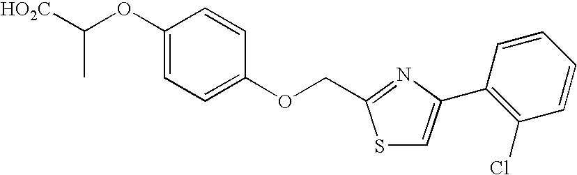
[HO2C]C(OC1=CC=C(OCC2=NC(C3=C(Cl)C=CC=C3)=CS2)C=C1)C
